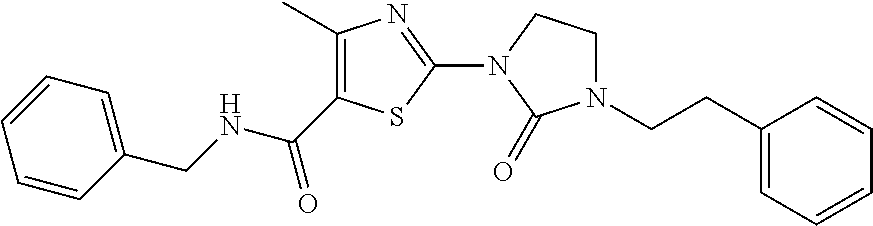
C1(C)=C(C(NCC2=CC=CC=C2)=O)SC(N2CCN(CCC3=CC=CC=C3)C2=O)=N1
